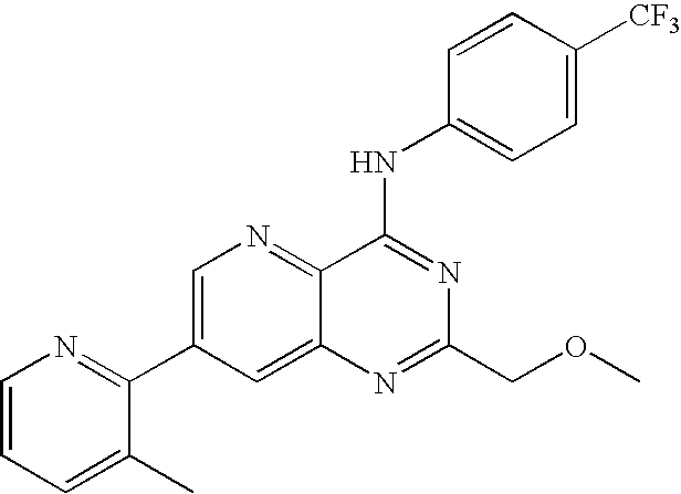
C12=CC(C3=NC=CC=C3C)=CN=C1C(NC1=CC=C([CF3])C=C1)=NC(COC)=N2
